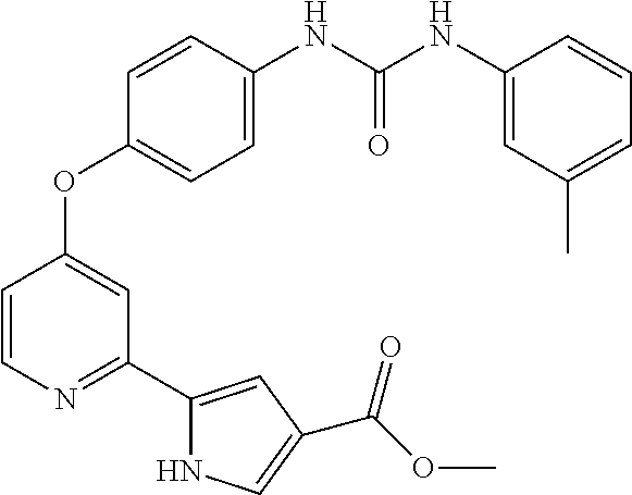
C1=CN=C(C2=CC(C(OC)=O)=CN2)C=C1OC1=CC=C(NC(NC2=CC(C)=CC=C2)=O)C=C1
